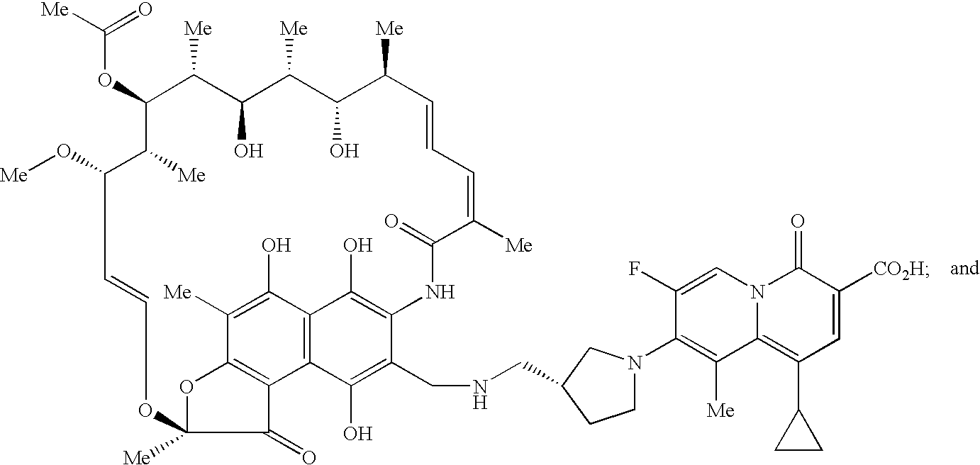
C1=CC=C([Me])C(=O)NC2=C(O)C3=C(C4=C(OC([Me])(OC=CC(O[Me])C([Me])C(OC([Me])=O)C([Me])C(O)C([Me])C(O)C1[Me])C4=O)C([Me])=C3O)C(O)=C2CNCC1CN(C2=C([Me])C3=C(C4CC4)C=C([CO2H])C(=O)N3C=C2F)CC1
